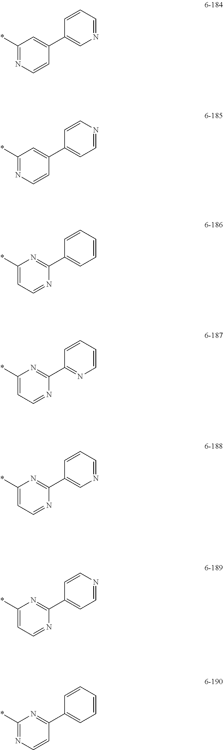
C1(*)=NC=CC(C2=CN=CC=C2)=C1.C1(*)=NC=CC(C2=CC=NC=C2)=C1.C1(*)=CC=NC(C2=CC=CC=C2)=N1.C1(*)=CC=NC(C2=NC=CC=C2)=N1.C1(*)=CC=NC(C2=CN=CC=C2)=N1.C1(*)=CC=NC(C2=CC=NC=C2)=N1.C1(*)=NC=CC(C2=CC=CC=C2)=N1
